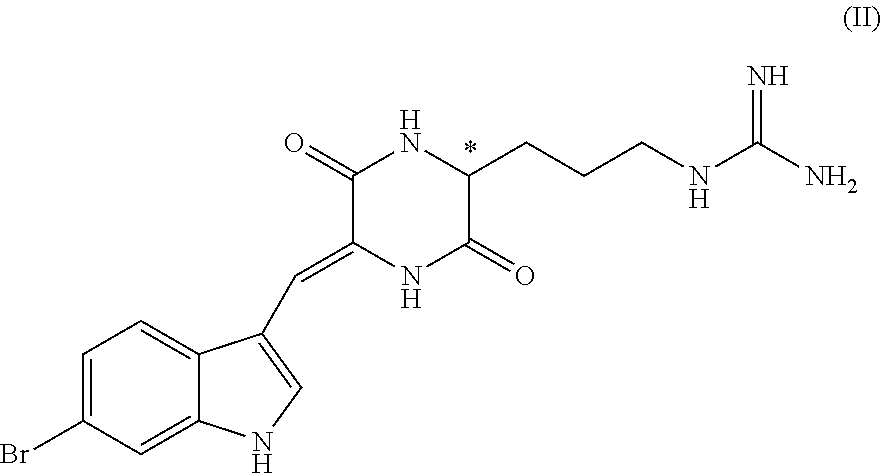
C1=C(Br)C=C2C(=C1)C(C=C1NC(=O)C(CCCNC(N)=N)NC1=O)=CN2
